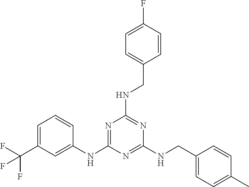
N1=C(NC2=CC(C(F)(F)F)=CC=C2)N=C(NCC2=CC=C(C)C=C2)N=C1NCC1=CC=C(F)C=C1
